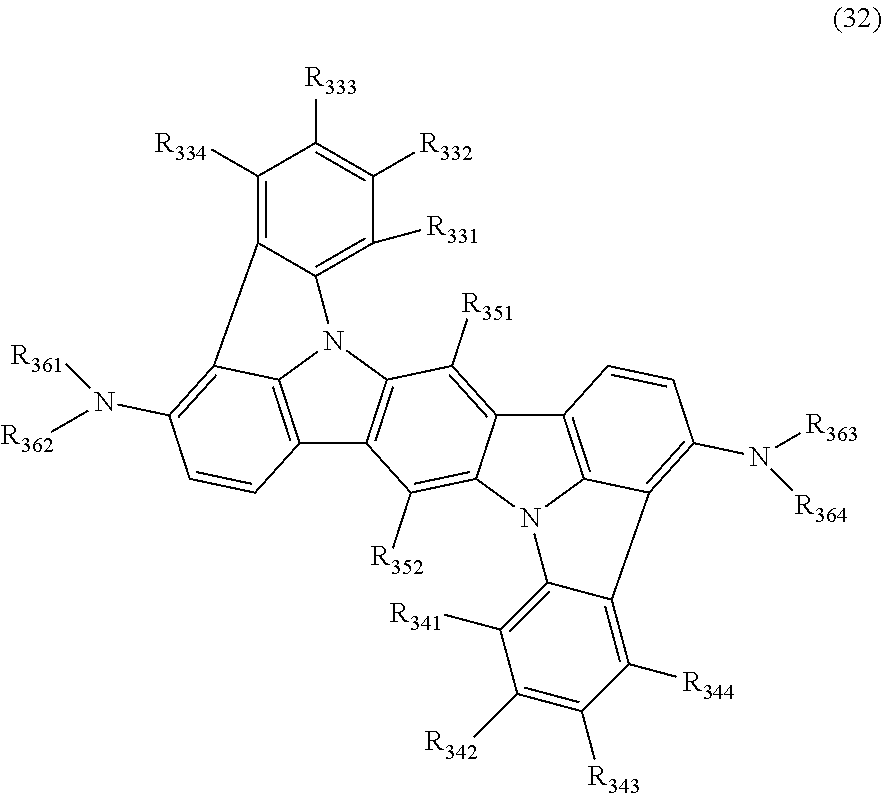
C12=C3N(C4=C1C([R352])=C1C(=C4[R351])C4=C5N1C1=C([R341])C([R342])=C([R343])C([R344])=C1C5=C(N([R364])[R363])C=C4)C1=C([R331])C([R332])=C([R333])C([R334])=C1C3=C(N([R361])[R362])C=C2
